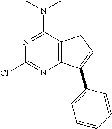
N1=C(N(C)C)C2=C(N=C1Cl)C(C1=CC=CC=C1)=CC2
